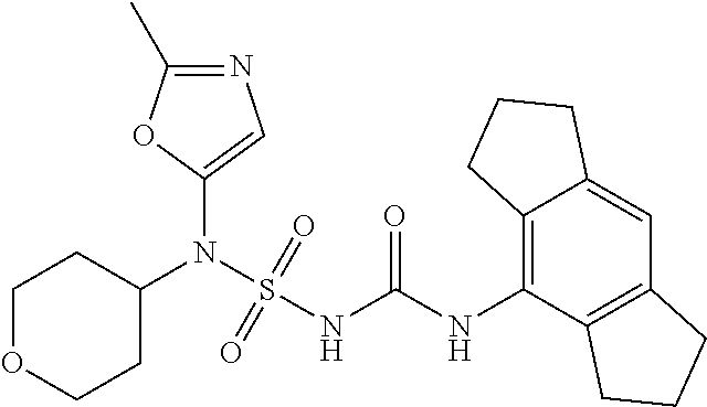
C1(N(S(NC(NC2=C3C(=CC4=C2CCC4)CCC3)=O)(=O)=O)C2CCOCC2)=CN=C(C)O1
